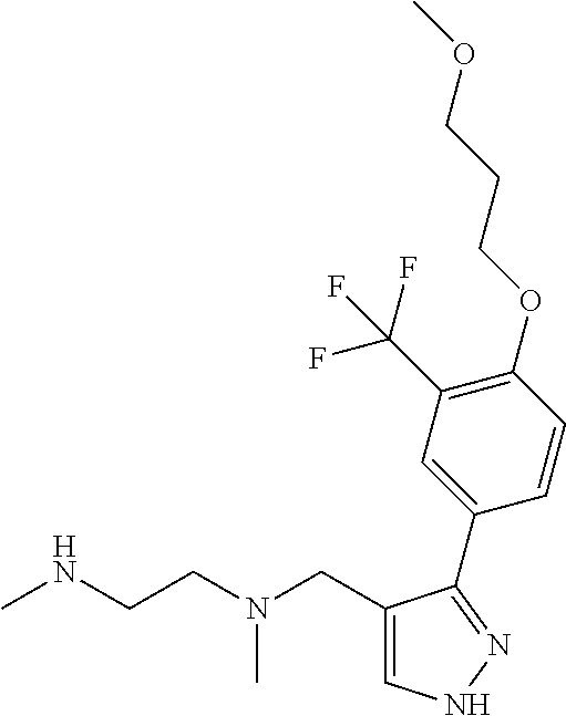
C1(CN(CCNC)C)=CNN=C1C1=CC(C(F)(F)F)=C(OCCCOC)C=C1
